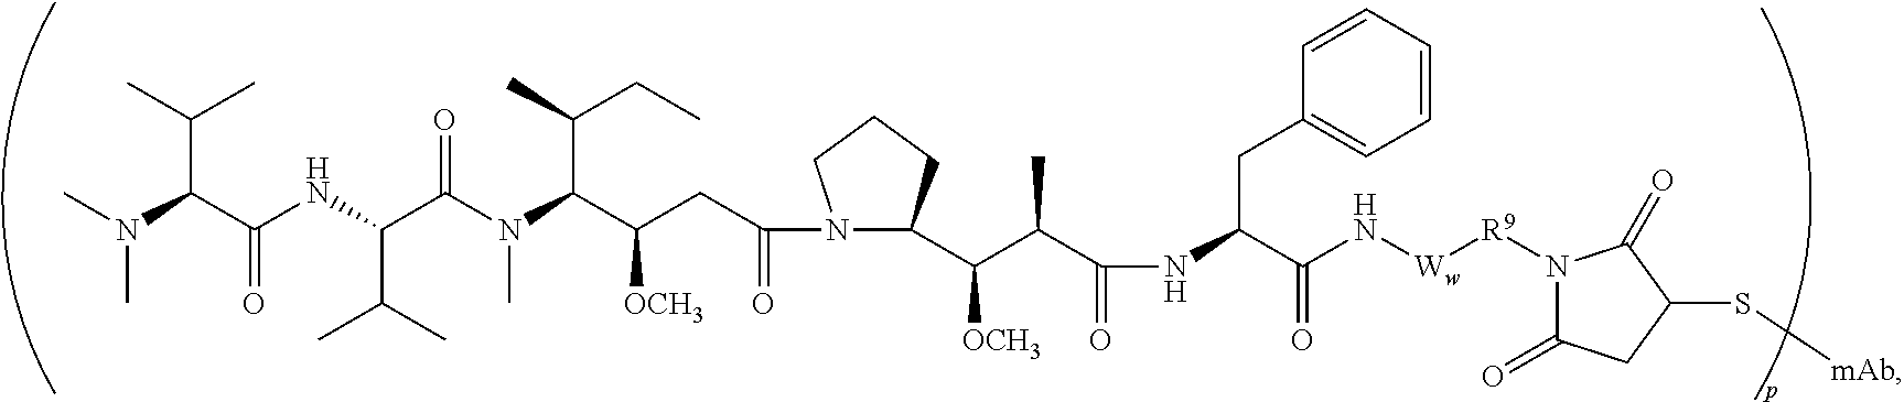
N1(C(CC(C(N(C(C(NC(C(N(C)C)C(C)C)=O)C(C)C)=O)C)C(CC)C)[OCH3])=O)C(C(C(C(NC(C(N[Ww][R9]N2C(=O)CC(S[mAb])C2=O)=O)CC2=CC=CC=C2)=O)C)[OCH3])CCC1
